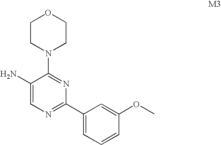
C1CN(C2=NC(C3=CC=CC(OC)=C3)=NC=C2N)CCO1
